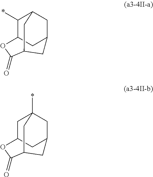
C1C2CC3CC1(*)CC(C(=O)O2)C3.C1(*)C2CC3CC1CC(C(=O)O2)C3
